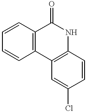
C1=CC=CC2=C1C(=O)NC1=C2C=C(Cl)C=C1
